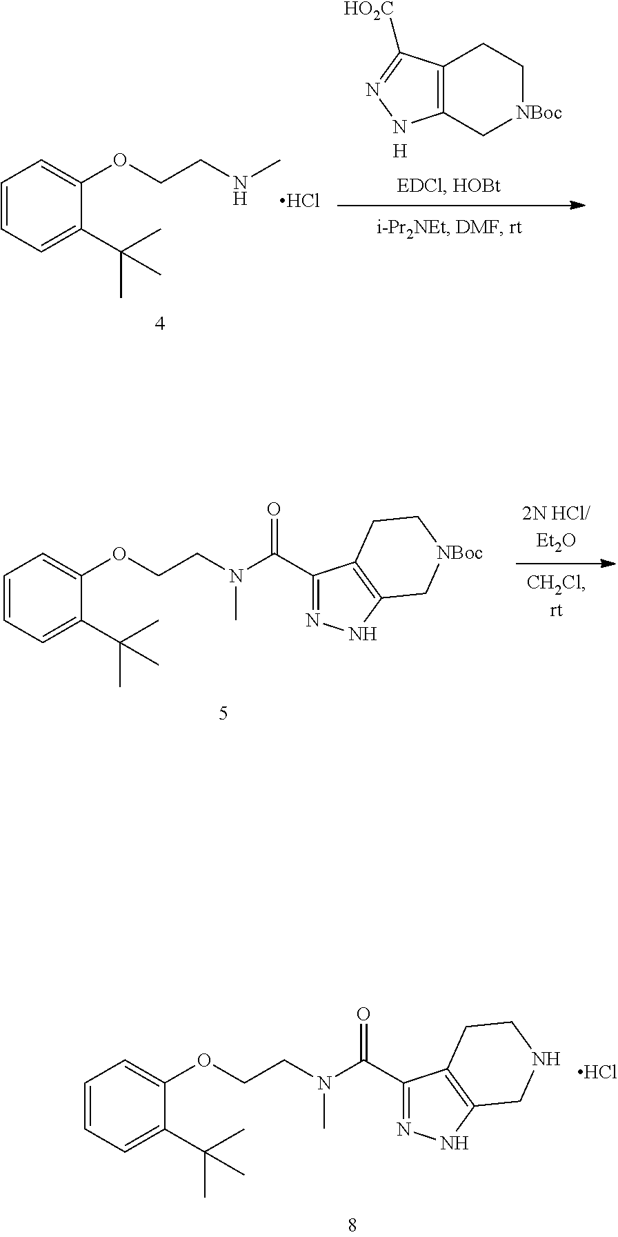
CNCCOC1=CC=CC=C1C(C)(C)C.Cl.C12=C(C([HO2C])=NN1)CC[NBoc]C2.[H].C1(C(=O)N(C)CCOC2=CC=CC=C2C(C)(C)C)=NNC2=C1CC[NBoc]C2.C1(C(=O)N(C)CCOC2=CC=CC=C2C(C)(C)C)=NNC2=C1CCNC2.Cl
